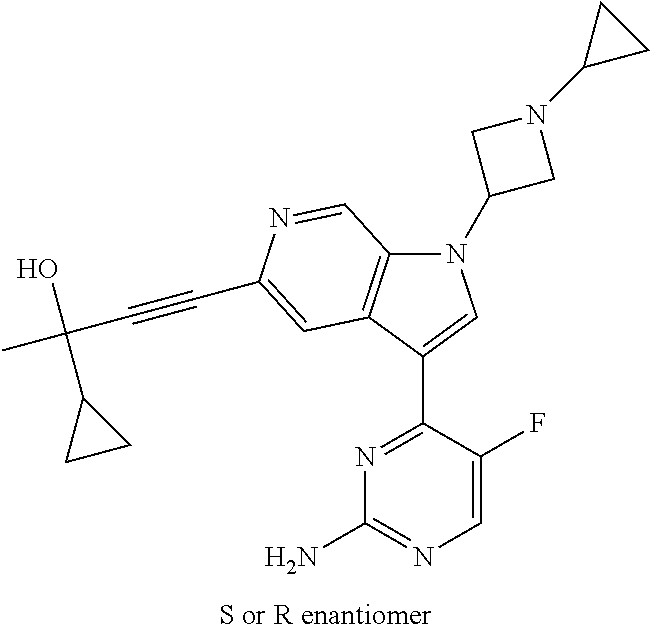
N1(C2CN(C3CC3)C2)C2=C(C(C3=NC(N)=NC=C3F)=C1)C=C(C#CC(C)(O)C1CC1)N=C2
